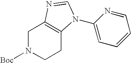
C1N([Boc])CCC2=C1N=CN2C1=CC=CC=N1
